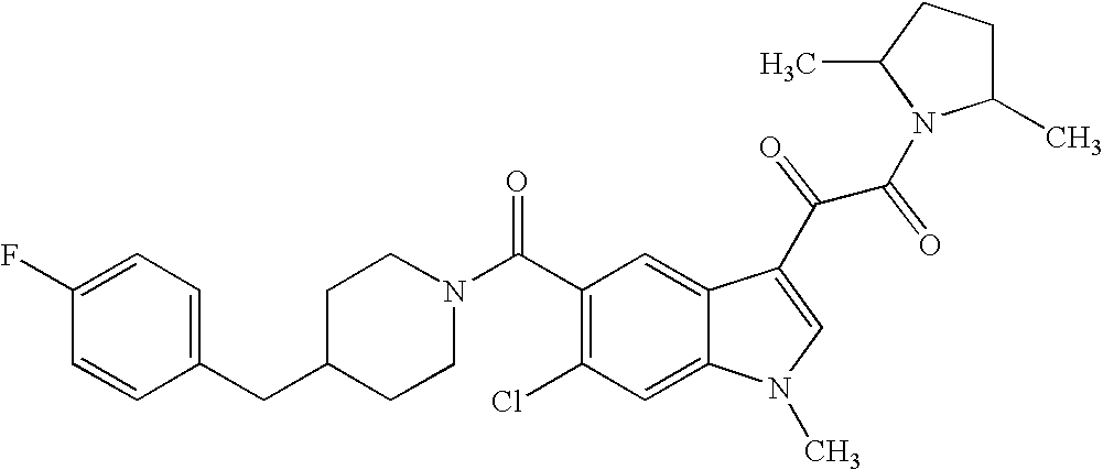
C1(F)=CC=C(CC2CCN(C(C3=C(Cl)C=C4C(=C3)C(C(C(=O)N3C(C)CCC3C)=O)=CN4C)=O)CC2)C=C1
